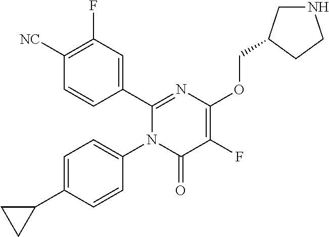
C1(C2=CC(F)=C([CN])C=C2)=NC(OCC2CNCC2)=C(F)C(=O)N1C1=CC=C(C2CC2)C=C1
